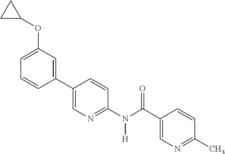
C1(C2=CN=C(N(C(C3=CN=C(C)C=C3)=O)[H])C=C2)=CC(OC2CC2)=CC=C1
